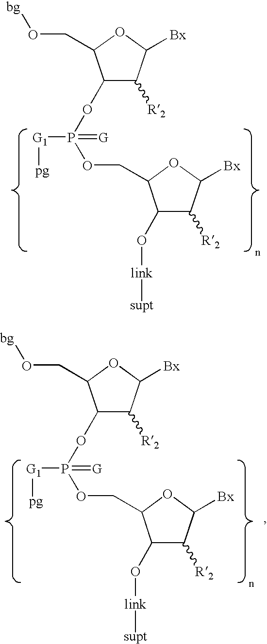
C1([R2])C(OP(OCC2C(O[link][supt])C([R2])C([Bx])O2)([G1][pg])=[G])C(CO[bg])OC1[Bx].C1([R2])C(OP(OCC2C(O[link][supt])C([R2])C([Bx])O2)([G1][pg])=[G])C(CO[bg])OC1[Bx]
